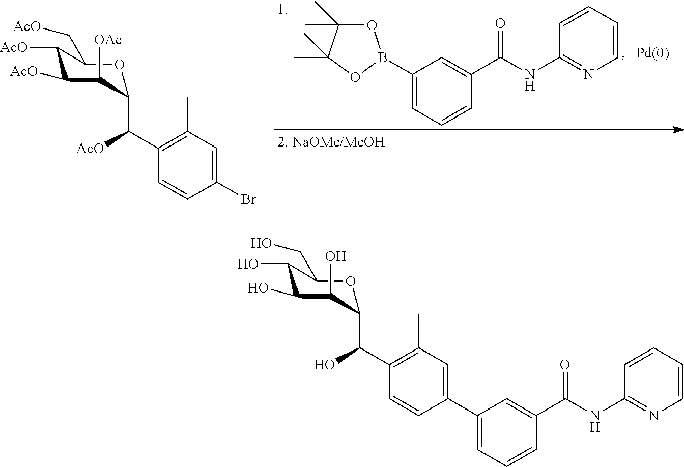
C1([AcO])C([AcO])C([OAc])C(C(C2=C(C)C=C(Br)C=C2)[AcO])OC1C[AcO].C1(B2OC(C)(C)C(C)(C)O2)=CC=CC(C(NC2=NC=CC=C2)=O)=C1.C1(O)C(O)C(O)C(C(C2=C(C)C=C(C3=CC=CC(C(NC4=NC=CC=C4)=O)=C3)C=C2)O)OC1CO
